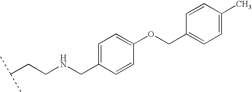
C1(COC2=CC=C(CNCCC(C)C)C=C2)=CC=C(C)C=C1
